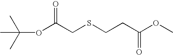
O(C(CSCCC(OC)=O)=O)C(C)(C)C
